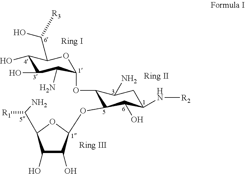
C1(O)C(C(O)[R3])OC(OC2C(N)CC(N[R2])C(O)C2OC2OC(C(N)[R1])C(O)C2O)C(N)C1O
